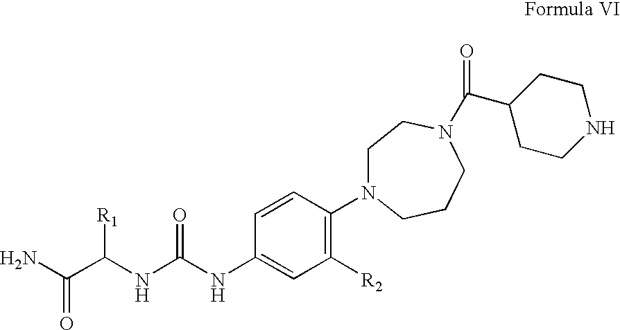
[R1]C(C(N)=O)NC(NC1=CC([R2])=C(N2CCN(C(C3CCNCC3)=O)CCC2)C=C1)=O
